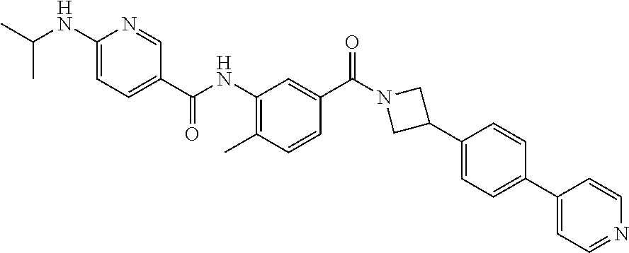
CC1=C(NC(C2=CC=C(NC(C)C)N=C2)=O)C=C(C(N2CC(C3=CC=C(C4=CC=NC=C4)C=C3)C2)=O)C=C1
